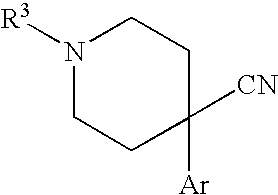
N1([R3])CCC([Ar])([CN])CC1
